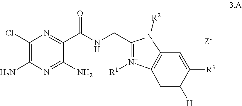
C1(Cl)=C(N)N=C(N)C(C(NCC2=[N+]([R1])C3=C(N2[R2])C=C([R3])C([H])=C3)=O)=N1
